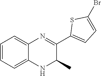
C1=CC=C2C(=C1)N=C(C1=CC=C(Br)S1)C(C)N2
